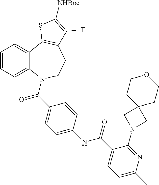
C1=CC=C2C(=C1)C1=C(CCN2C(C2=CC=C(NC(C3=CC=C(C)N=C3N3CC4(C3)CCOCC4)=O)C=C2)=O)C(F)=C([NHBoc])S1
